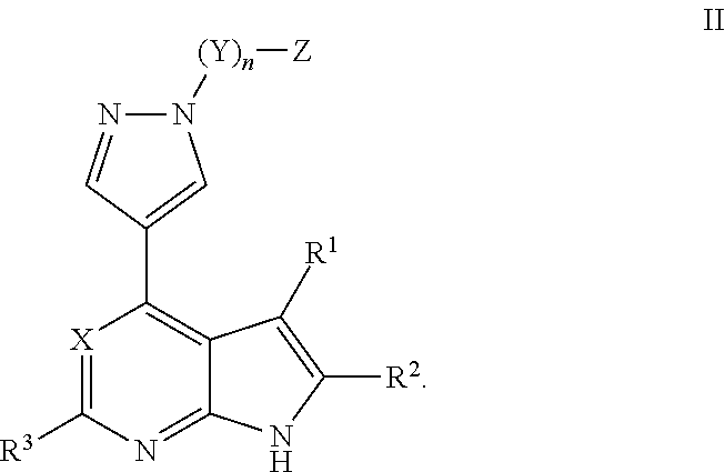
[X]1=C([R3])N=C2C(=C1C1=CN([(Y)n][Z])N=C1)C([R1])=C([R2])N2
